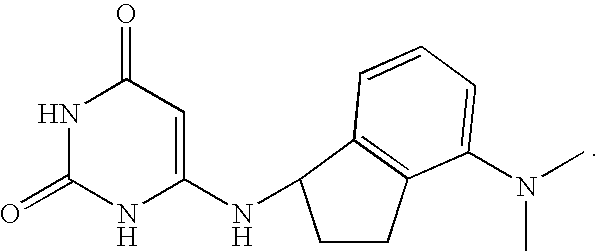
N1C(=O)NC(NC2CCC3=C2C=CC=C3N(C)C)=CC1=O
